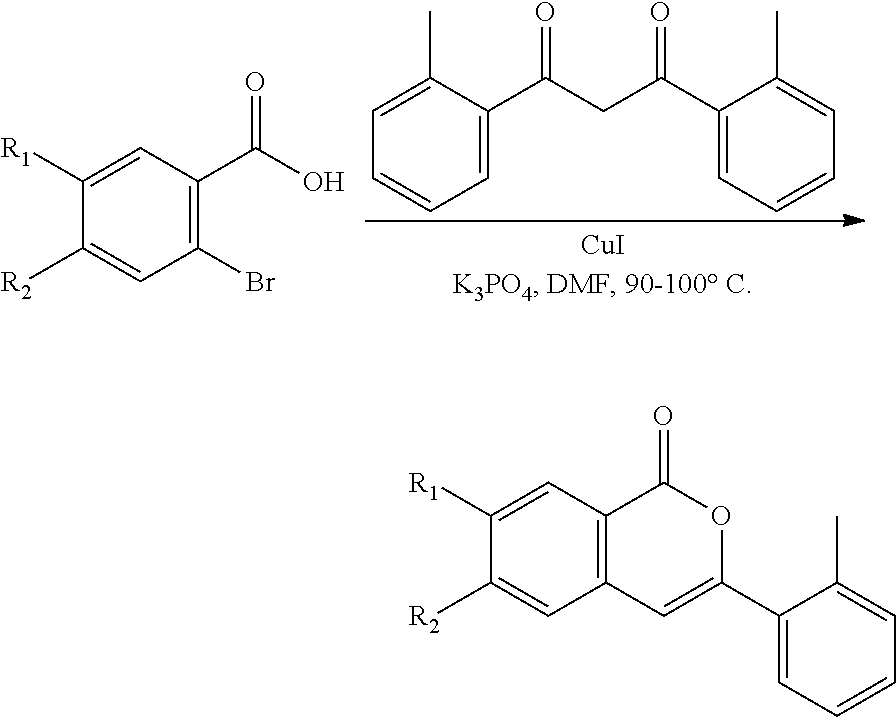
C1(Br)=C(C(O)=O)C=C([R1])C([R2])=C1.C1=C(C(CC(C2=CC=CC=C2C)=O)=O)C(C)=CC=C1.C12=C(C=C([R1])C([R2])=C1)C(=O)OC(C1=CC=CC=C1C)=C2
